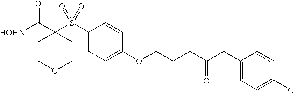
[HOHN]C(C1(S(C2=CC=C(OCCCC(CC3=CC=C(Cl)C=C3)=O)C=C2)(=O)=O)CCOCC1)=O
